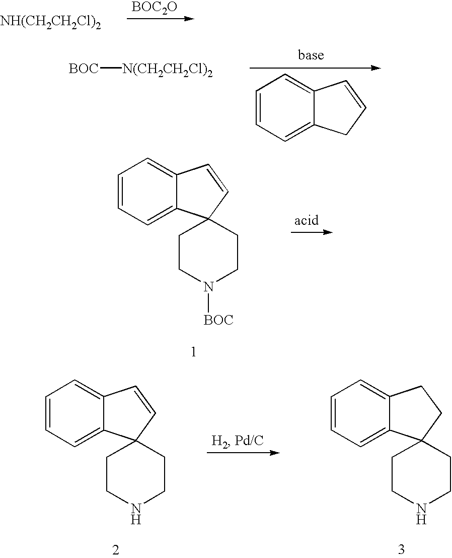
[NH(CH2CH2Cl)2].[BOC2O].[BOC][N(CH2CH2Cl)2].C12=CC=CC=C1CC=C2.C12=CC=CC=C1C1(C=C2)CCN([BOC])CC1.C12=CC=CC=C1C1(C=C2)CCNCC1.C12=CC=CC=C1C1(CC2)CCNCC1
